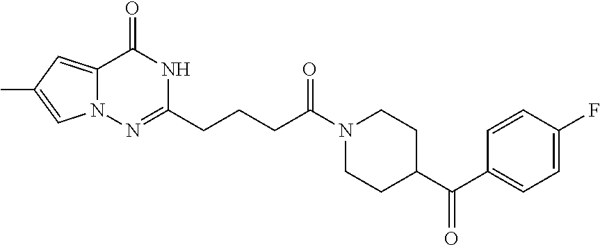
C12=CC(C)=CN1N=C(CCCC(N1CCC(C(C3=CC=C(F)C=C3)=O)CC1)=O)NC2=O
